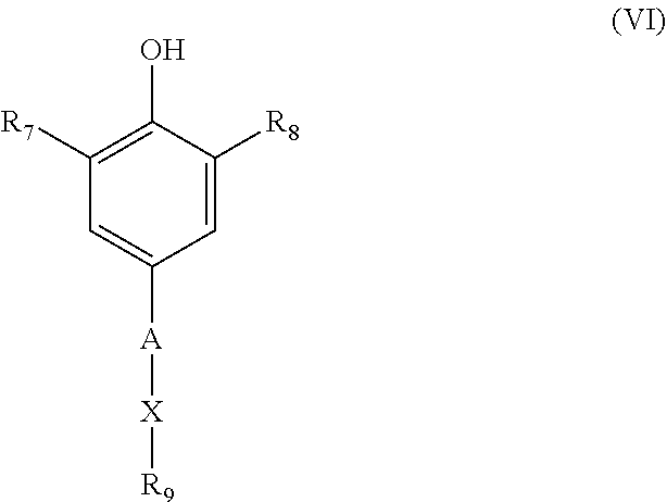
C1([R7])=C(O)C([R8])=CC([A][X][R9])=C1
